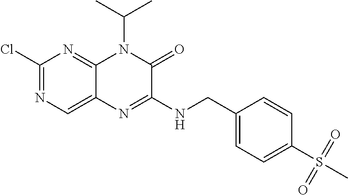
C1(Cl)=NC=C2C(=N1)N(C(C)C)C(=O)C(NCC1=CC=C(S(C)(=O)=O)C=C1)=N2
